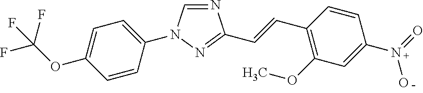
C1(N2C=NC(C=CC3=C(OC)C=C(N(=O)O)C=C3)=N2)=CC=C(OC(F)(F)F)C=C1
